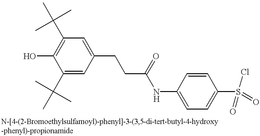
C1(C(C)(C)C)=CC(CCC(NC2=CC=C(S(Cl)(=O)=O)C=C2)=O)=CC(C(C)(C)C)=C1O
